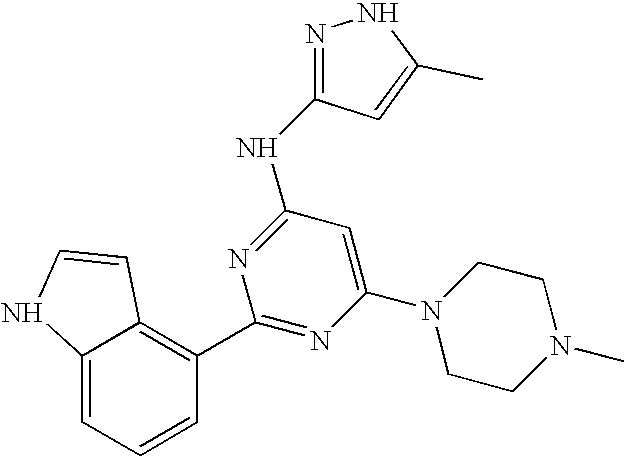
C1(C2=NC(N3CCN(C)CC3)=CC(NC3=NNC(C)=C3)=N2)=C2C(=CC=C1)NC=C2
